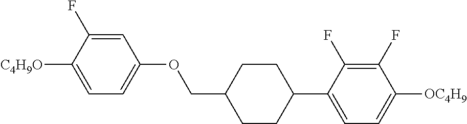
C1=C(F)C([C4H9O])=CC=C1OCC1CCC(C2=CC=C([OC4H9])C(F)=C2F)CC1
